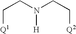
C(CN(CC[Q2])[H])[Q1]
